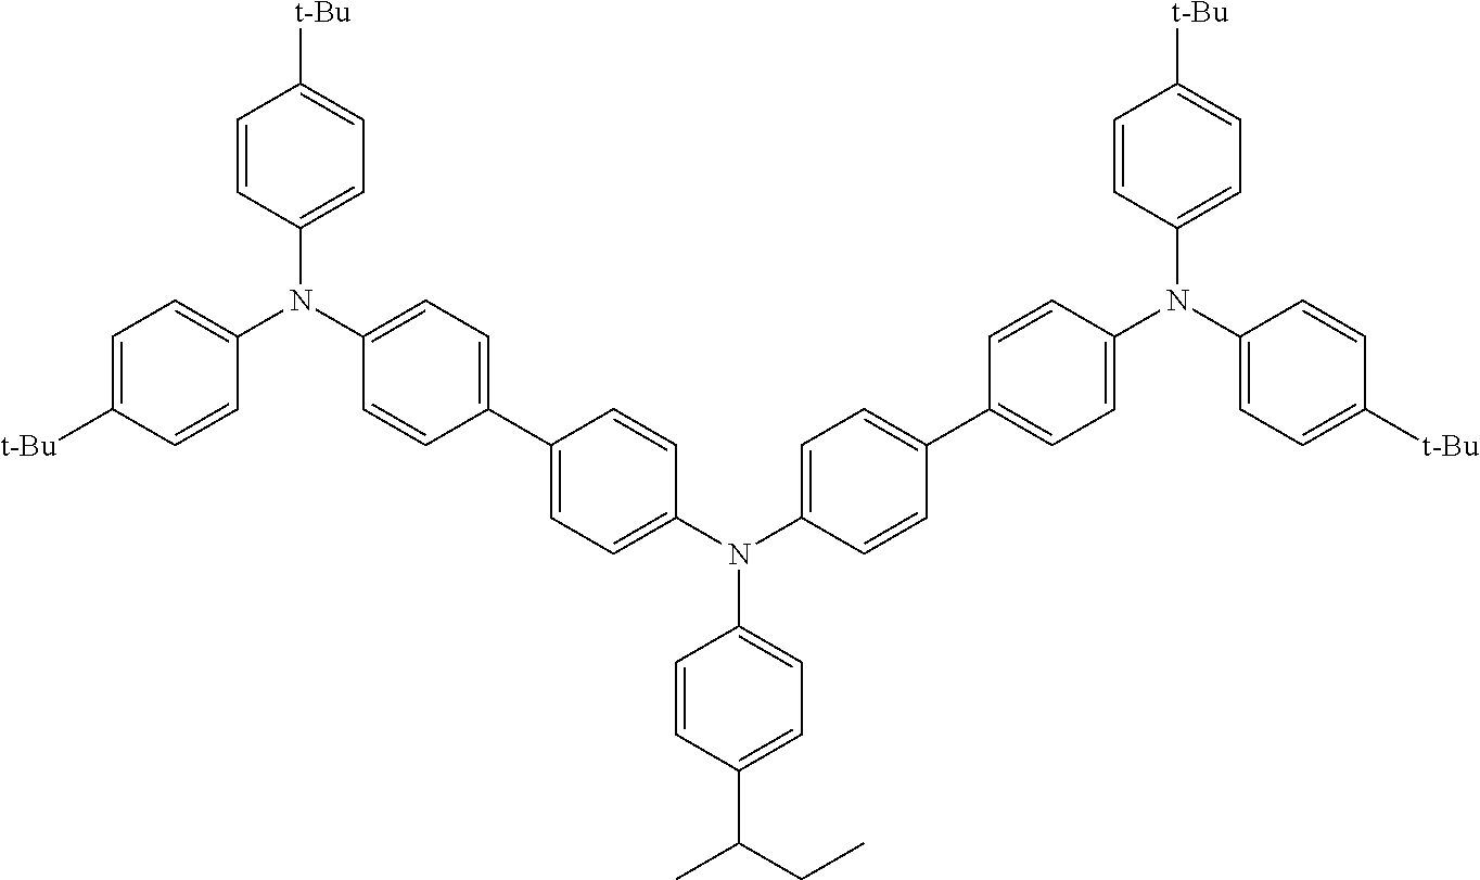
C1=C([t-Bu])C=CC(N(C2=CC=C(C3=CC=C(N(C4=CC=C(C5=CC=C(N(C6=CC=C([t-Bu])C=C6)C6=CC=C([t-Bu])C=C6)C=C5)C=C4)C4=CC=C(C(CC)C)C=C4)C=C3)C=C2)C2=CC=C([t-Bu])C=C2)=C1
